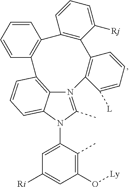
N1(C2=CC([Ri])=CC(O[Ly])=C2C)C(C)=N2C3=C(C=CC=C13)C1=C(C=CC=C1)C1=C(C([Rj])=CC=C1)C1=C2C([L])=CC=C1
